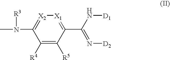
C1([R4])=C([R5])C(C(N[D1])=N[D2])=[X1][X2]=C1N(C)[R3]
